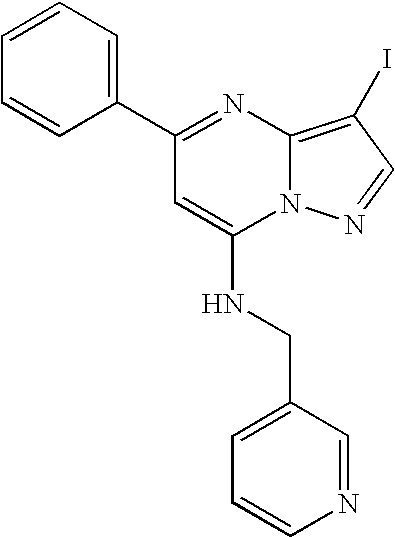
C1=CC=C(C2=NC3=C(I)C=NN3C(NCC3=CC=CN=C3)=C2)C=C1
